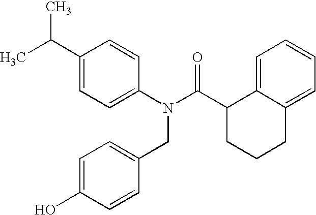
C1(C(C)C)=CC=C(N(C(C2CCCC3=CC=CC=C23)=O)CC2=CC=C(O)C=C2)C=C1
